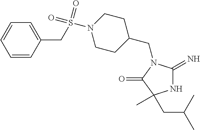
C1(CN2C(=N)NC(C)(CC(C)C)C2=O)CCN(S(=O)(=O)CC2=CC=CC=C2)CC1
